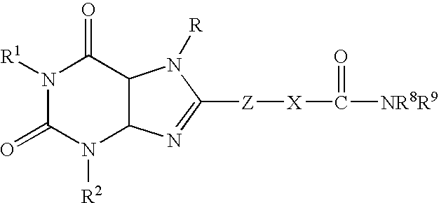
N1([R1])C(=O)N([R2])C2C(C1=O)N([R])C([Z][X]C(=O)[NR8R9])=N2
